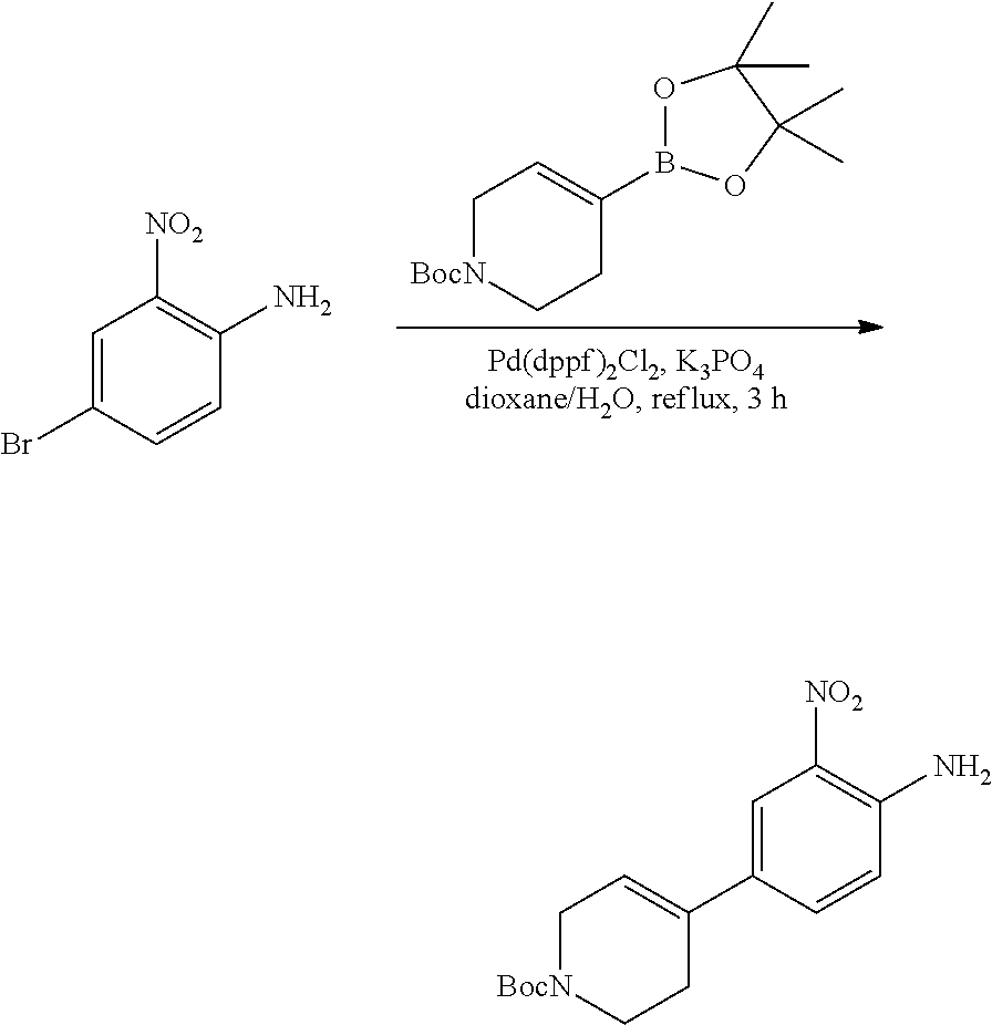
C1[BocN]CCC(C2=CC([NO2])=C(N)C=C2)=C1.C1[BocN]CCC(B2OC(C)(C)C(C)(C)O2)=C1.C1=C(Br)C=CC(N)=C1[NO2]
